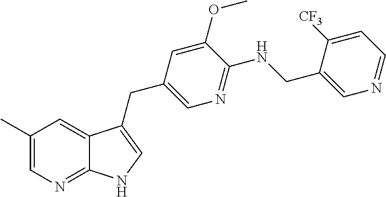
C1(C)=CN=C2C(=C1)C(CC1=CN=C(NCC3=CN=CC=C3[CF3])C(OC)=C1)=CN2
